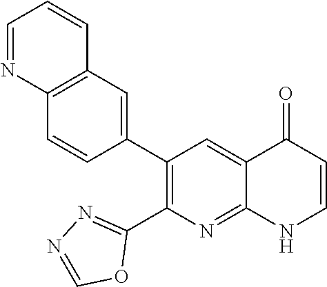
C12=C(C=C(C3=C(C4=NN=CO4)N=C4C(=C3)C(=O)C=CN4)C=C1)C=CC=N2
